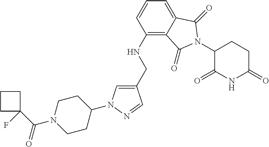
C1(CNC2=C3C(=CC=C2)C(=O)N(C2C(=O)NC(=O)CC2)C3=O)=CN(C2CCN(C(C3(F)CCC3)=O)CC2)N=C1
